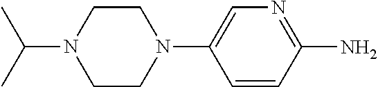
N1(C2=CN=C(N)C=C2)CCN(C(C)C)CC1
